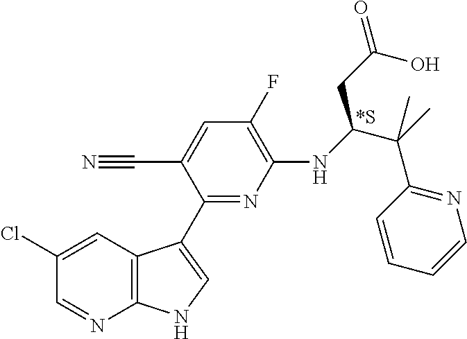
C1(Cl)=CC2=C(N=C1)NC=C2C1=NC(NC(C(C)(C2=NC=CC=C2)C)CC(=O)O)=C(F)C=C1C#N.[*S]
